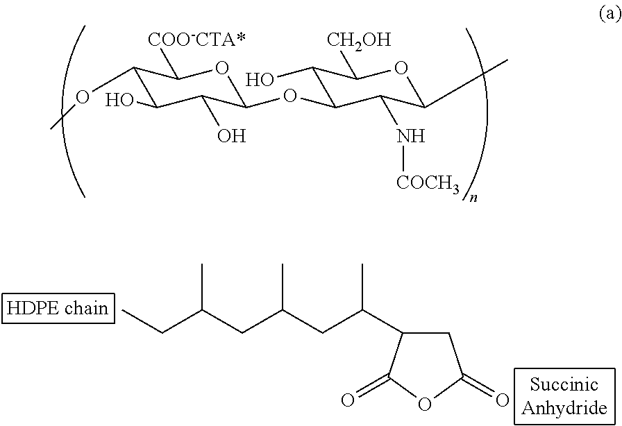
C1(OC)C(O)C(O)C(OC2C(O)C([CH2OH])OC(C)C2N[COCH3])OC1[COO-CTA*].CCC(CC(CC(C1CC(=O)OC1=O)C)C)C
